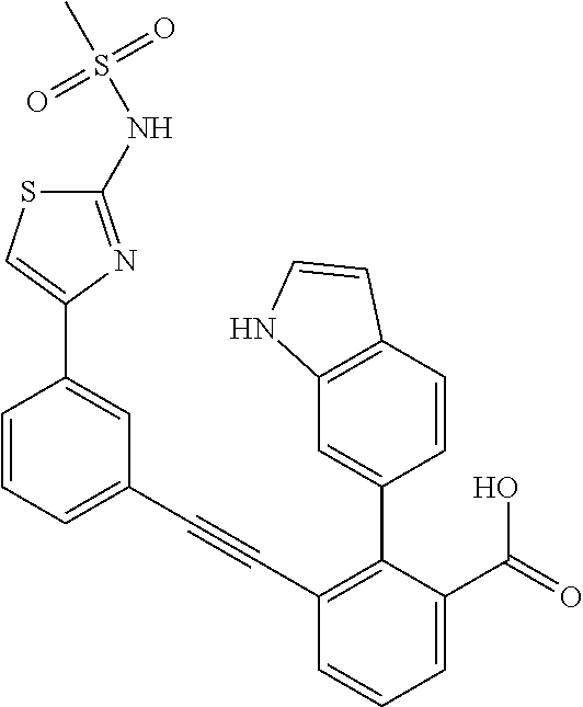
C1(C2=CSC(NS(=O)(=O)C)=N2)=CC(C#CC2=C(C3=CC4=C(C=C3)C=CN4)C(C(=O)O)=CC=C2)=CC=C1
